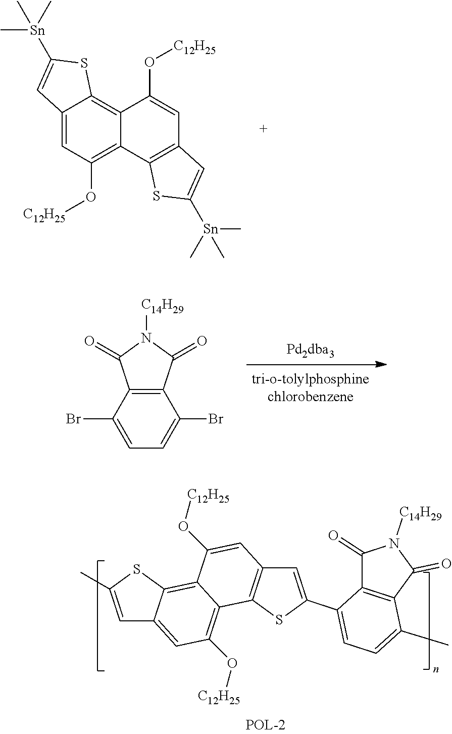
C12=CC(O[C12H25])=C3C(=C1SC([Sn](C)(C)C)=C2)C(O[C12H25])=CC1=C3SC([Sn](C)(C)C)=C1.C12=C(C(=O)N([C14H29])C1=O)C(Br)=CC=C2Br.C1=C(C)SC2=C3C(=C(O[C12H25])C=C12)C1=C(C=C3O[C12H25])C=C(C2=CC=C(C)C3=C2C(=O)N([C14H29])C3=O)S1
